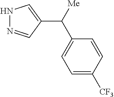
C(C1=CNN=C1)(C1=CC=C([CF3])C=C1)[Me]
